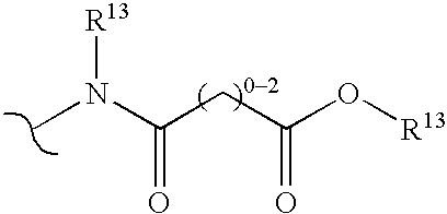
CN(C(CC(=O)O[R13])=O)[R13]
